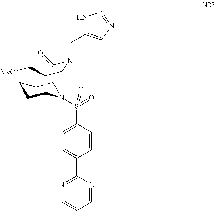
C12C(=O)N(CC3=CN=NN3)CC(C[MeO])C(CCC1)N2S(=O)(C1=CC=C(C2=NC=CC=N2)C=C1)=O
